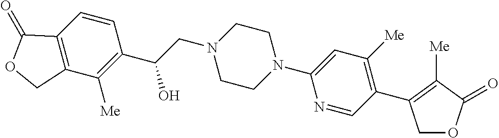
C1OC(=O)C([Me])=C1C1=C([Me])C=C(N2CCN(CC(C3=C([Me])C4=C(C=C3)C(=O)OC4)O)CC2)N=C1
